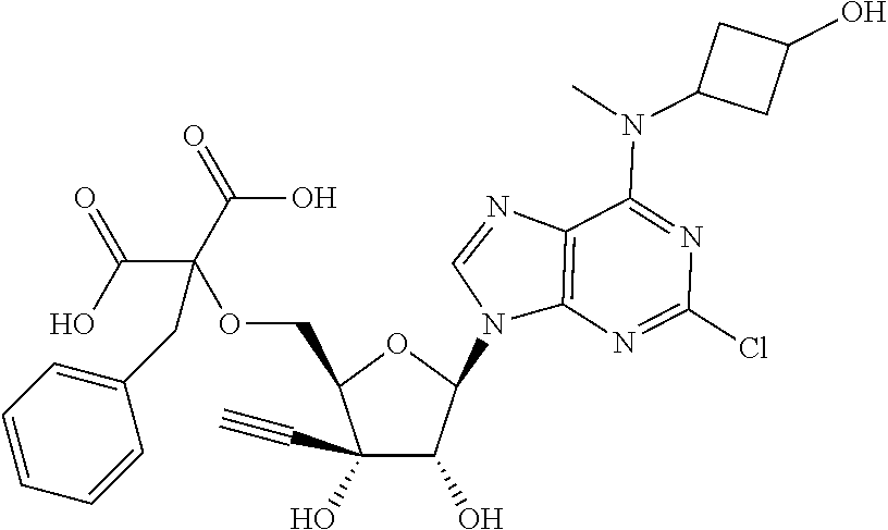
C1(C#C)(O)C(O)C(N2C3=C(N=C2)C(N(C)C2CC(O)C2)=NC(Cl)=N3)OC1COC(CC1=CC=CC=C1)(C(=O)O)C(O)=O
